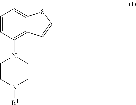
C1=CC(N2CCN([R1])CC2)=C2C(=C1)SC=C2
